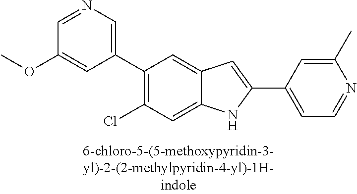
C1(C2=CN=CC(OC)=C2)=C(Cl)C=C2C(=C1)C=C(C1=CC=NC(C)=C1)N2
